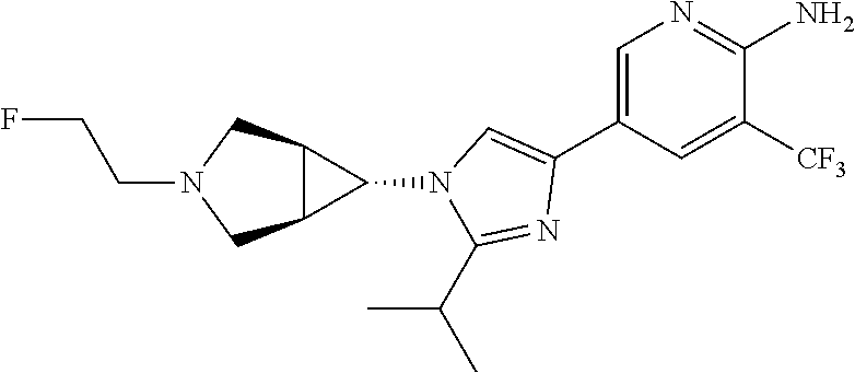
C(CN1CC2C(C1)C2N1C(C(C)C)=NC(C2=CN=C(N)C([CF3])=C2)=C1)F
